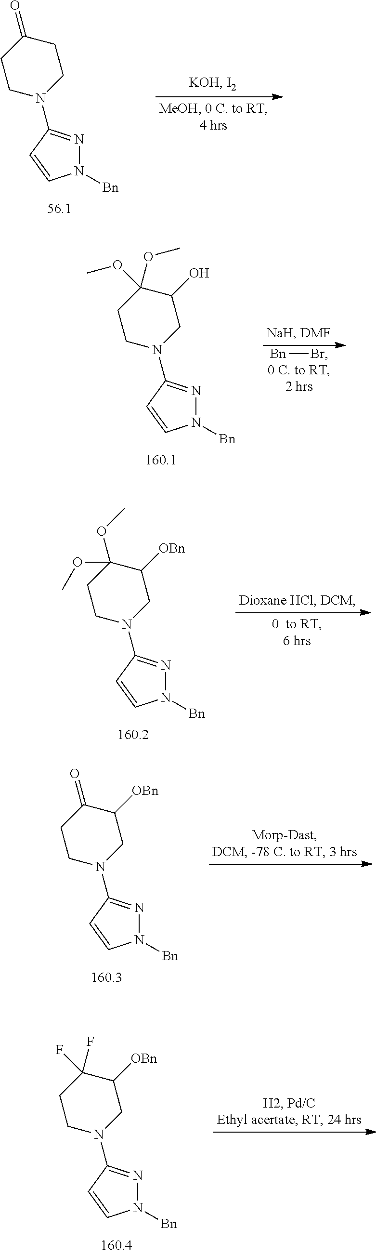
N1([Bn])N=C(N2CCC(=O)CC2)C=C1.N1([Bn])N=C(N2CC(O)C(OC)(OC)CC2)C=C1.[Bn]Br.N1([Bn])N=C(N2CC([OBn])C(OC)(OC)CC2)C=C1.N1([Bn])N=C(N2CC([OBn])C(=O)CC2)C=C1.N1([Bn])N=C(N2CC([OBn])C(F)(F)CC2)C=C1
